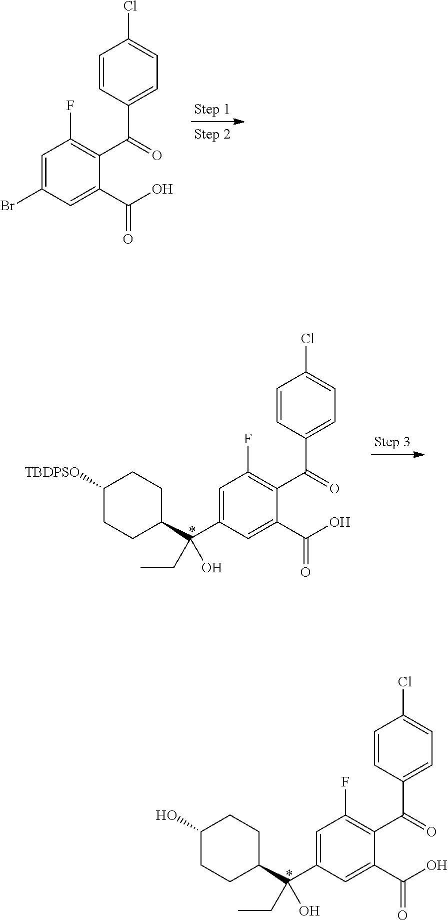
BrC1=CC(F)=C(C(=O)C2=CC=C(Cl)C=C2)C(C(O)=O)=C1.C1([TBDPSO])CCC(C(C2=CC(F)=C(C(=O)C3=CC=C(Cl)C=C3)C(C(O)=O)=C2)(O)CC)CC1.C1(O)CCC(C(C2=CC(F)=C(C(=O)C3=CC=C(Cl)C=C3)C(C(O)=O)=C2)(O)CC)CC1
